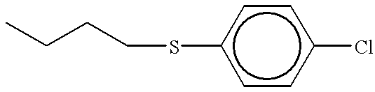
CCCCSc1ccc(Cl)cc1
